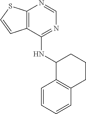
C12=C(C(NC3C4=C(CCC3)C=CC=C4)=NC=N1)C=CS2
